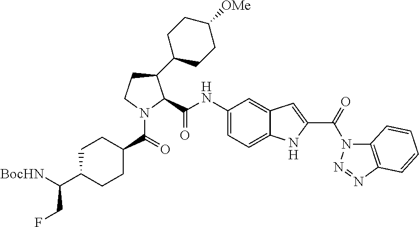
C1CN(C(=O)C2CCC(C([BocHN])CF)CC2)C(C(NC2=CC=C3C(=C2)C=C(C(=O)N2C4=C(N=N2)C=CC=C4)N3)=O)C1C1CCC([OMe])CC1
